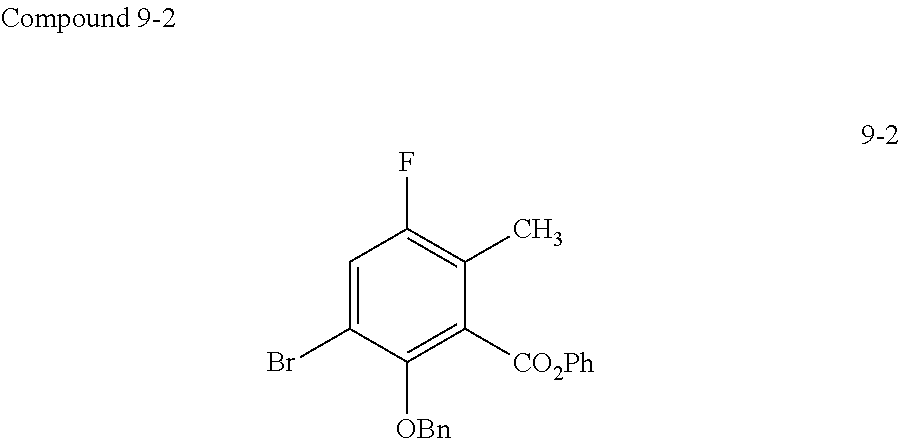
C1=C(Br)C([OBn])=C([CO2Ph])C(C)=C1F
